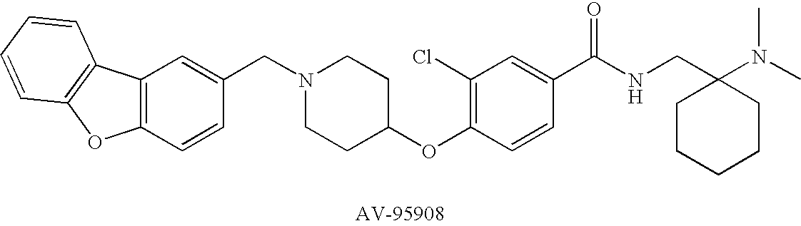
C1(CN2CCC(OC3=C(Cl)C=C(C(NCC4(N(C)C)CCCCC4)=O)C=C3)CC2)=CC2=C(C=C1)OC1=C2C=CC=C1
